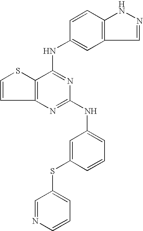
C12=C(C(NC3=CC4=C(C=C3)NN=C4)=NC(NC3=CC=CC(SC4=CC=CN=C4)=C3)=N1)SC=C2
